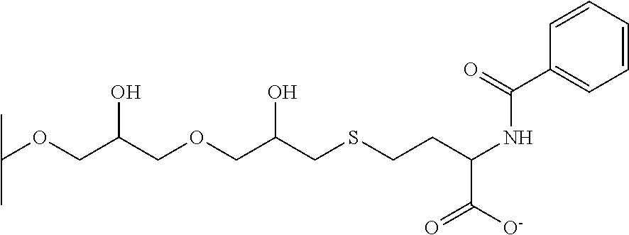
CC(C)OCC(COCC(CSCCC(NC(C1=CC=CC=C1)=O)C([O-])=O)O)O
